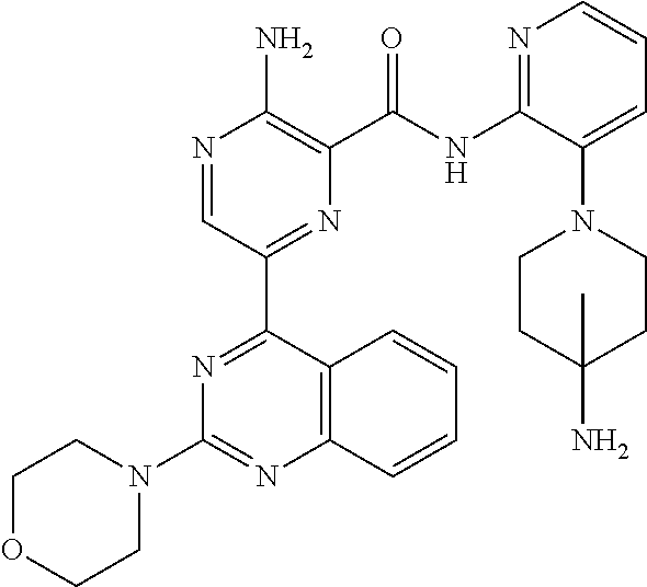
N1=CC(C2=NC(N3CCOCC3)=NC3=C2C=CC=C3)=NC(C(NC2=NC=CC=C2N2CCC(N)(C)CC2)=O)=C1N
